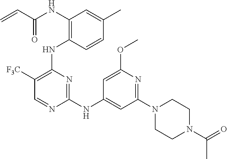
N(C1=C(NC2=C([F3C])C=NC(NC3=CC(N4CCN(C(C)=O)CC4)=NC(OC)=C3)=N2)C=CC(C)=C1)C(C=C)=O
